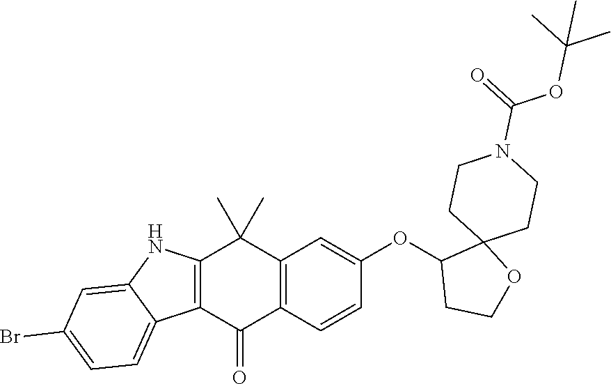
C12=C(C=CC(OC3CCOC34CCN(C(=O)OC(C)(C)C)CC4)=C1)C(=O)C1=C(C2(C)C)NC2=CC(Br)=CC=C12
